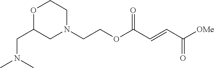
[OMe]C(C=CC(OCCN1CCOC(CN(C)C)C1)=O)=O
